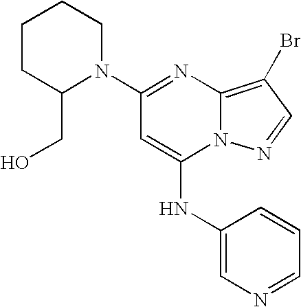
C1(N2CCCCC2CO)=NC2=C(Br)C=NN2C(NC2=CN=CC=C2)=C1
